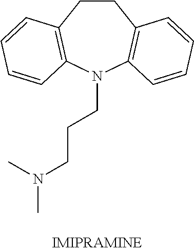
C1CC2=C(N(CCCN(C)C)C3=C1C=CC=C3)C=CC=C2
